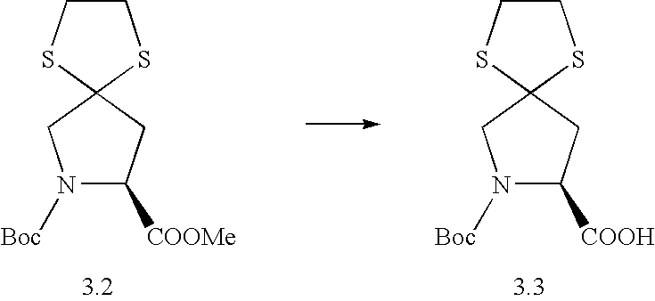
N1([Boc])C([COOMe])CC2(C1)SCCS2.N1([Boc])C([COOH])CC2(C1)SCCS2
